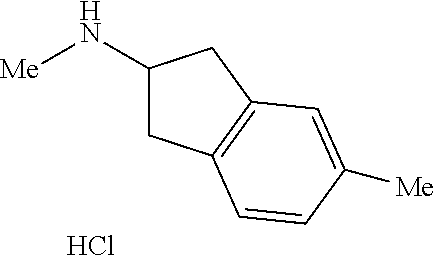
C1(N[Me])CC2=C(C1)C=C([Me])C=C2.Cl
